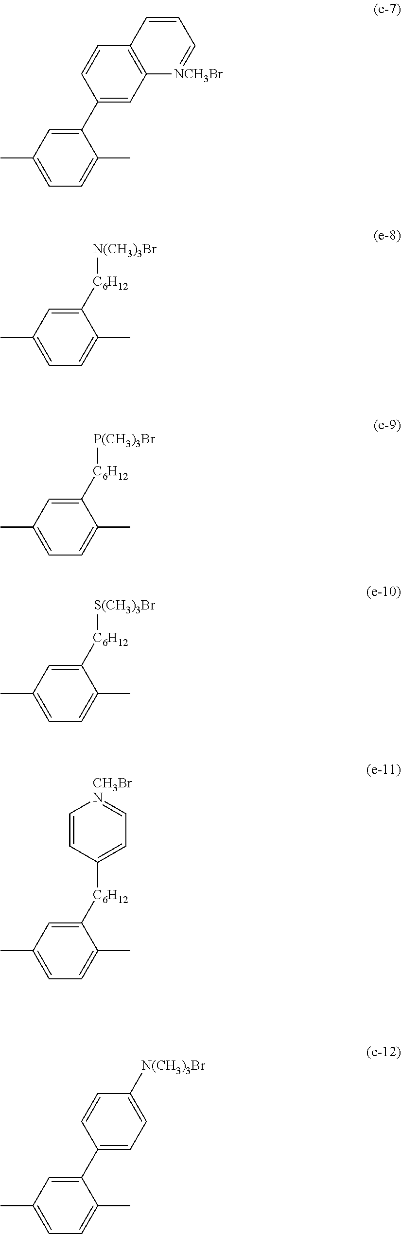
C1(C2=CC3=C(C=C2)C=CC=[NCH3Br]3)=CC(C)=CC=C1C.C1([C6H12]C2=CC=NC=C2)=CC(C)=CC=C1C.[CH3Br].C1(C2=CC=C([N(CH3)3Br])C=C2)=CC(C)=CC=C1C.C1([C6H12][N(CH3)3Br])=CC(C)=CC=C1C.C1([C6H12][P(CH3)3Br])=CC(C)=CC=C1C.C1([C6H12][S(CH3)3Br])=CC(C)=CC=C1C
